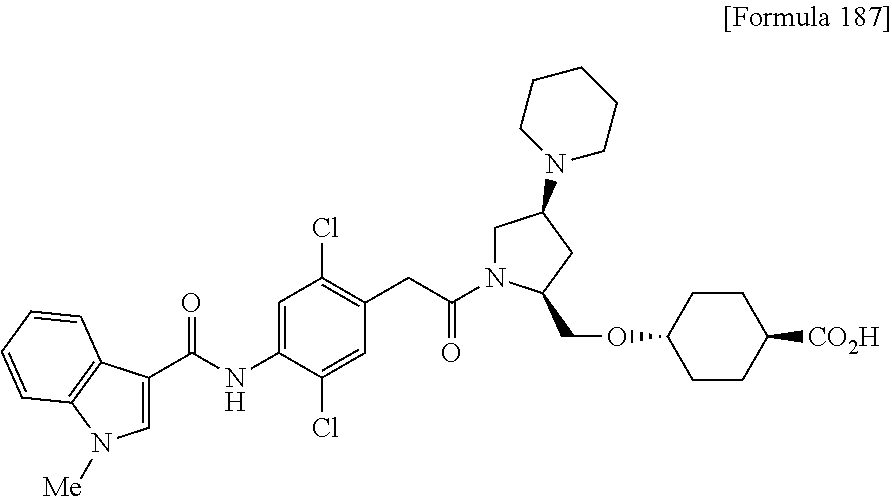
C1=C(C(NC2=CC(Cl)=C(CC(N3CC(N4CCCCC4)CC3COC3CCC([CO2H])CC3)=O)C=C2Cl)=O)C2=C(C=CC=C2)N1[Me]
